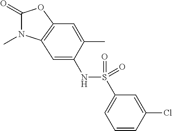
C1(=O)N(C)C2=C(O1)C=C(C)C(NS(C1=CC=CC(Cl)=C1)(=O)=O)=C2
